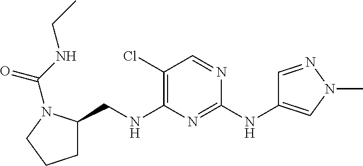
C1(Cl)=C(NCC2CCCN2C(NCC)=O)N=C(NC2=CN(C)N=C2)N=C1
